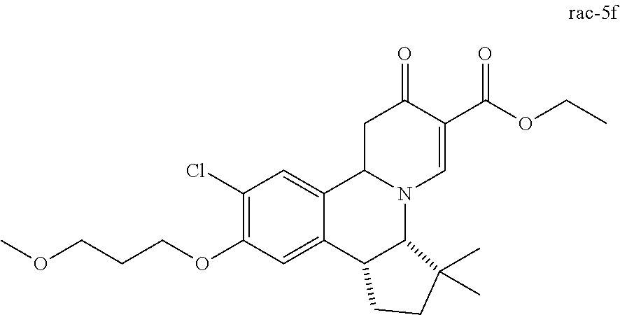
C1(Cl)=C(OCCCOC)C=C2C(=C1)C1N(C3C2CCC3(C)C)C=C(C(OCC)=O)C(=O)C1
